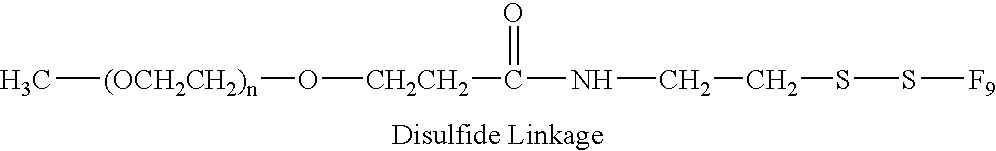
C[(OCH2CH2)n]O[CH2CH2]C(=O)NCCSS[F9]
